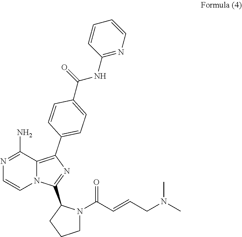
N1=C(N)C2=C(C3=CC=C(C(=O)NC4=NC=CC=C4)C=C3)N=C(C3CCCN3C(=O)C=CCN(C)C)N2C=C1
